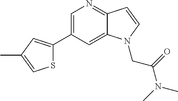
C1=C(C2=CC(C)=CS2)C=C2C(=N1)C=CN2CC(N(C)C)=O
